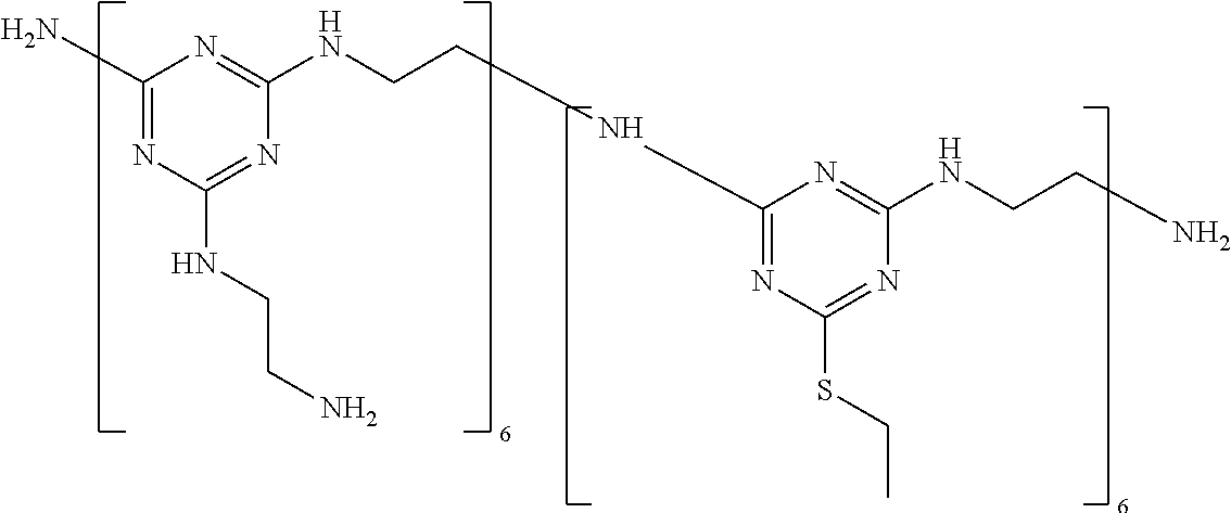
C1(N)=NC(NCCN)=NC(NCCNC2=NC(SCC)=NC(NCCN)=N2)=N1
